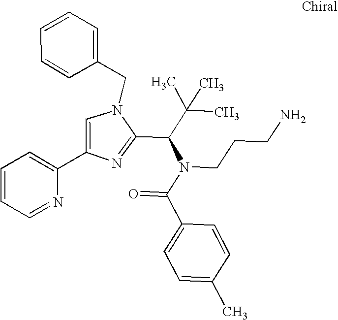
N1(CC2=CC=CC=C2)C=C(C2=CC=CC=N2)N=C1C(C(C)(C)C)N(C(C1=CC=C(C)C=C1)=O)CCCN
